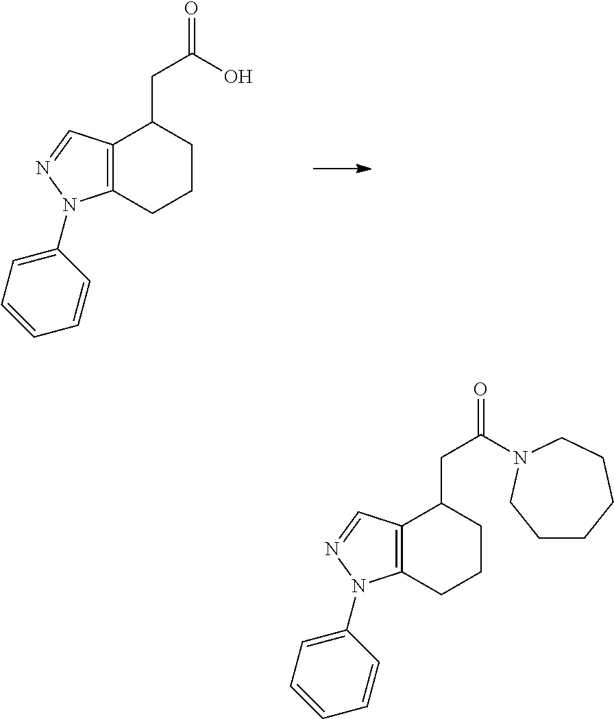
C12=C(C=NN1C1=CC=CC=C1)C(CC(=O)O)CCC2.C12=C(C=NN1C1=CC=CC=C1)C(CC(=O)N1CCCCCC1)CCC2
